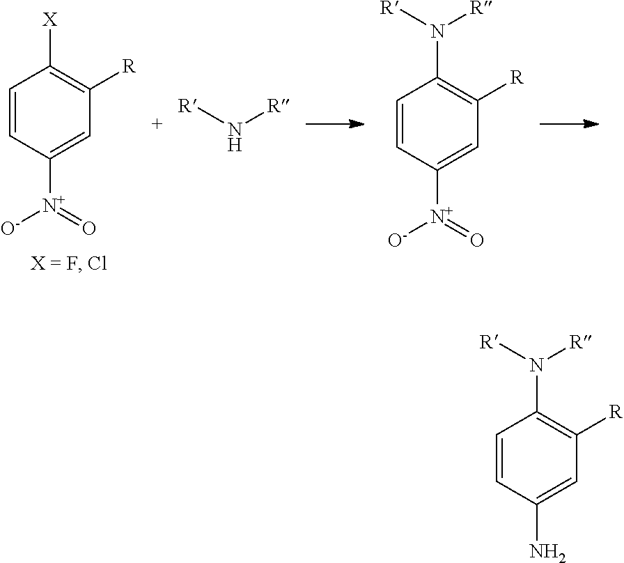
C1=CC([N+]([O-])=O)=CC([R])=C1[X].[R]N[R].C1=CC([N+]([O-])=O)=CC([R])=C1N([R])[R].C1=CC(N)=CC([R])=C1N([R])[R]
